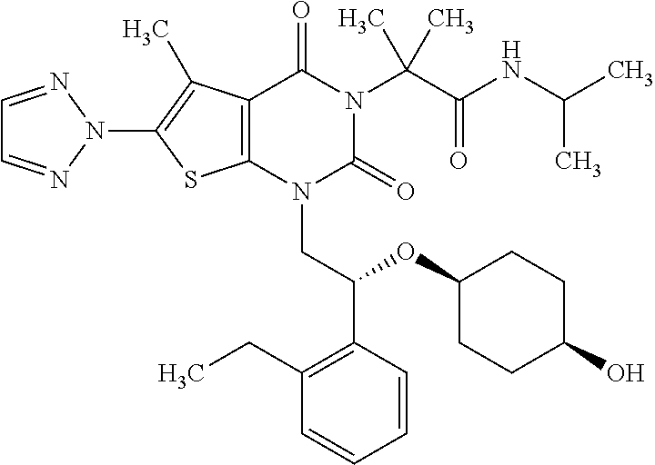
C1=NN(C2=C(C)C3=C(S2)N(CC(C2=C(CC)C=CC=C2)OC2CCC(O)CC2)C(=O)N(C(C(=O)NC(C)C)(C)C)C3=O)N=C1
